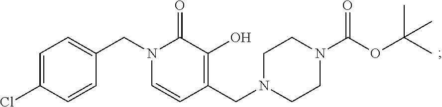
C1=C(CN2C(=O)C(O)=C(CN3CCN(C(OC(C)(C)C)=O)CC3)C=C2)C=CC(Cl)=C1
